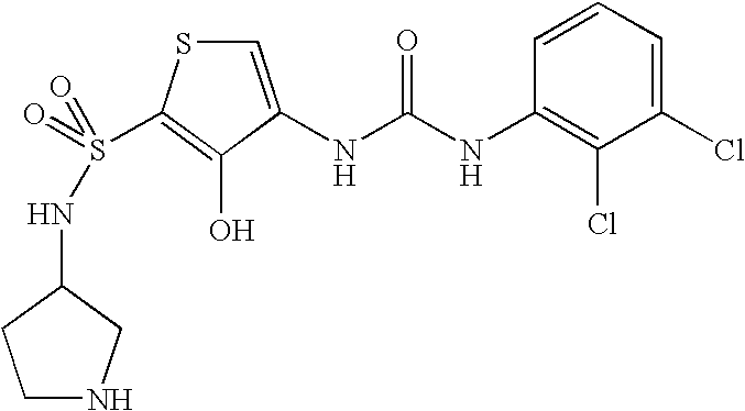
C1=C(NC(=O)NC2=C(Cl)C(Cl)=CC=C2)C(O)=C(S(=O)(=O)NC2CCNC2)S1
